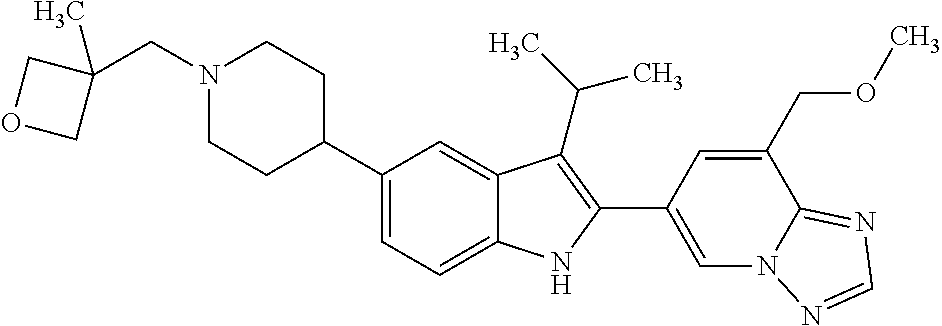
N1(CC2(C)COC2)CCC(C2=CC=C3C(=C2)C(C(C)C)=C(C2=CN4C(=NC=N4)C(COC)=C2)N3)CC1
